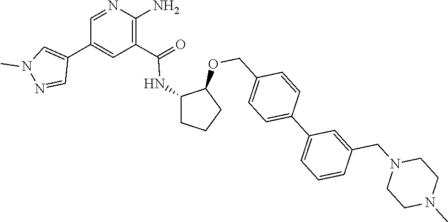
C1=NC(N)=C(C(NC2CCCC2OCC2=CC=C(C3=CC=CC(CN4CCN(C)CC4)=C3)C=C2)=O)C=C1C1=CN(C)N=C1
